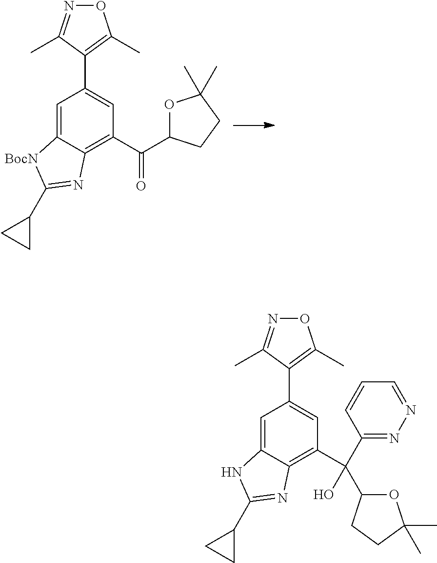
C1=C2C(=C(C(C3OC(C)(C)CC3)=O)C=C1C1=C(C)ON=C1C)N=C(C1CC1)[BocN]2.C1=C2C(=C(C(C3=NN=CC=C3)(O)C3OC(C)(C)CC3)C=C1C1=C(C)ON=C1C)N=C(C1CC1)N2
